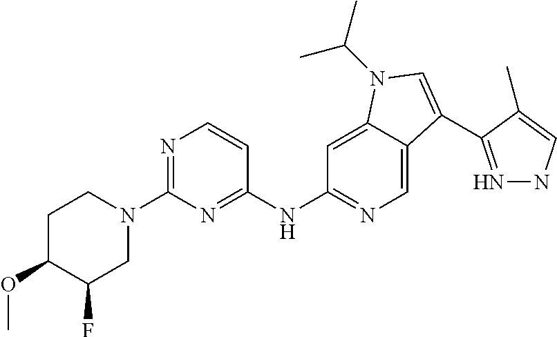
C1C(OC)C(F)CN(C2=NC=CC(NC3=NC=C4C(=C3)N(C(C)C)C=C4C3=NNC=C3C)=N2)C1
